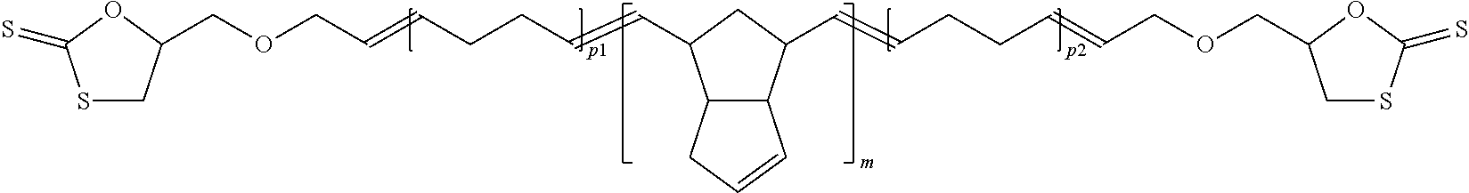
C(OCC=CCCC=CC1C2C(C(C=CCCC=CCOCC3CSC(=S)O3)C1)C=CC2)C1CSC(=S)O1
